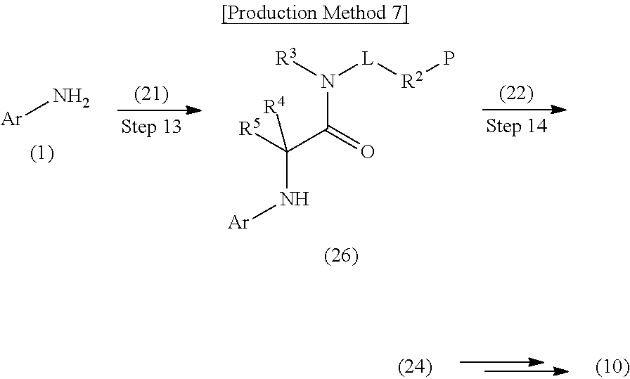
[Ar]N.[R3]N([L][R2]P)C(=O)C([R5])([R4])N[Ar]
